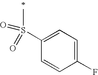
C1=C(S(C)(=O)=O)C=CC(F)=C1
